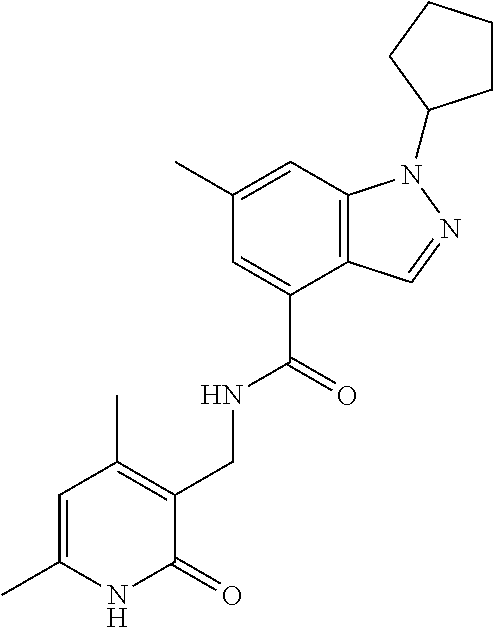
C12=C(C=C(C)C=C1C(=O)NCC1=C(C)C=C(C)NC1=O)N(C1CCCC1)N=C2
